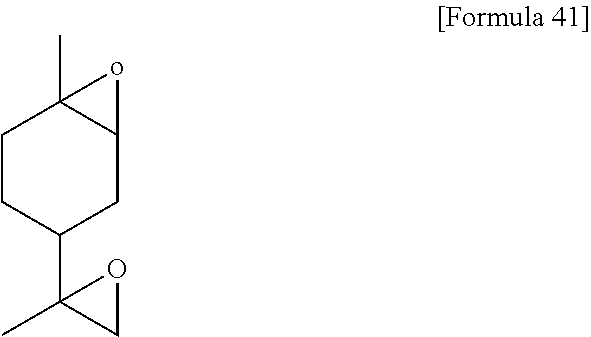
C1CC(C2(C)CO2)CC2C1(C)o2
